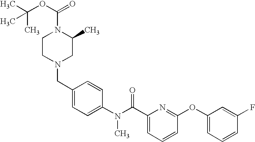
C1(CN2CC(C)N(C(OC(C)(C)C)=O)CC2)=CC=C(N(C(C2=CC=CC(OC3=CC=CC(F)=C3)=N2)=O)C)C=C1
